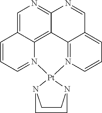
C1=C2C3=C4C(=N1)N=CC1=CC=CN(=C41)[Pt]1(N3=CC=C2)N2CCN1CC2
